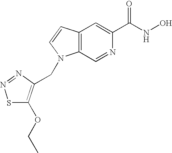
C12=C(C=CN1CC1=C(OCC)SN=N1)C=C(C(NO)=O)N=C2
